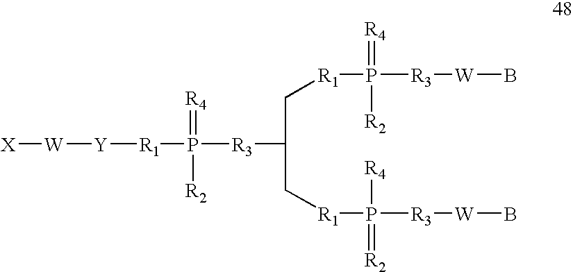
[X][W][Y][R1]P([R3]C(C[R1]P([R3][W]B)(=[R4])[R2])C[R1]P([R3][W]B)(=[R2])[R4])(=[R4])[R2]
